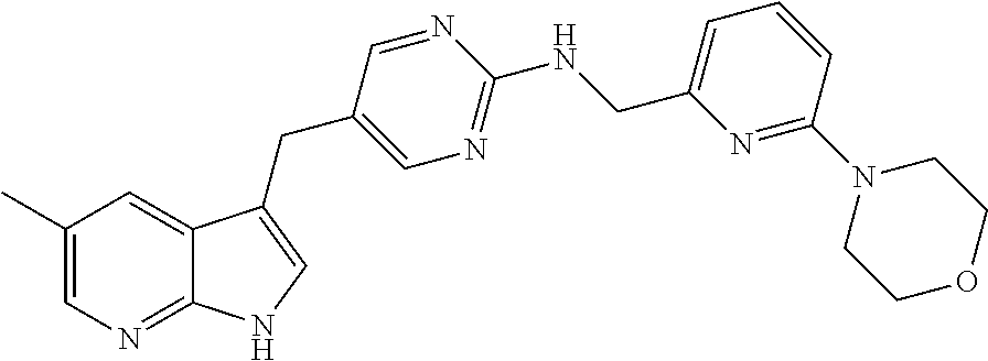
C1(C)=CN=C2C(=C1)C(CC1=CN=C(NCC3=CC=CC(N4CCOCC4)=N3)N=C1)=CN2
